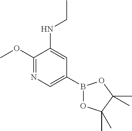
C1(OC)=NC=C(B2OC(C)(C)C(C)(C)O2)C=C1NCC
